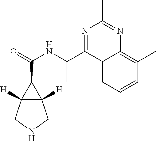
C12([H])C([H])(CNC1)C2C(=O)NC(C1=NC(C)=NC2=C(C)C=CC=C12)C
